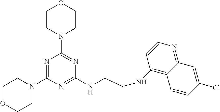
C(NC1=NC(N2CCOCC2)=NC(N2CCOCC2)=N1)CNC1=C2C(=NC=C1)C=C(Cl)C=C2
